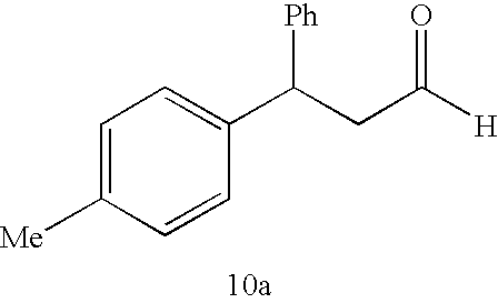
C1=C([Me])C=CC(C(CC([H])=O)[Ph])=C1
